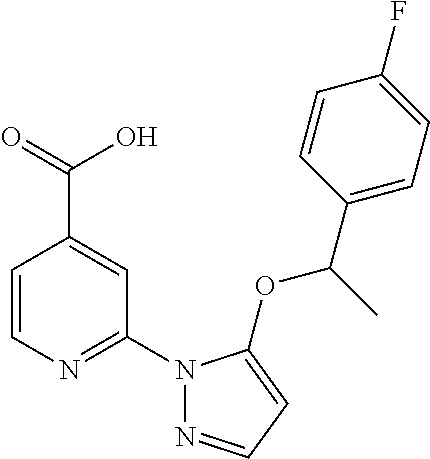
C1=CN=C(N2N=CC=C2OC(C)C2=CC=C(F)C=C2)C=C1C(O)=O
